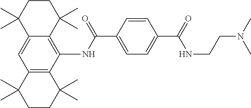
C12=C(C(NC(C3=CC=C(C(=O)NCCN(C)C)C=C3)=O)=C3C(=C1)C(C)(C)CCC3(C)C)C(C)(C)CCC2(C)C
